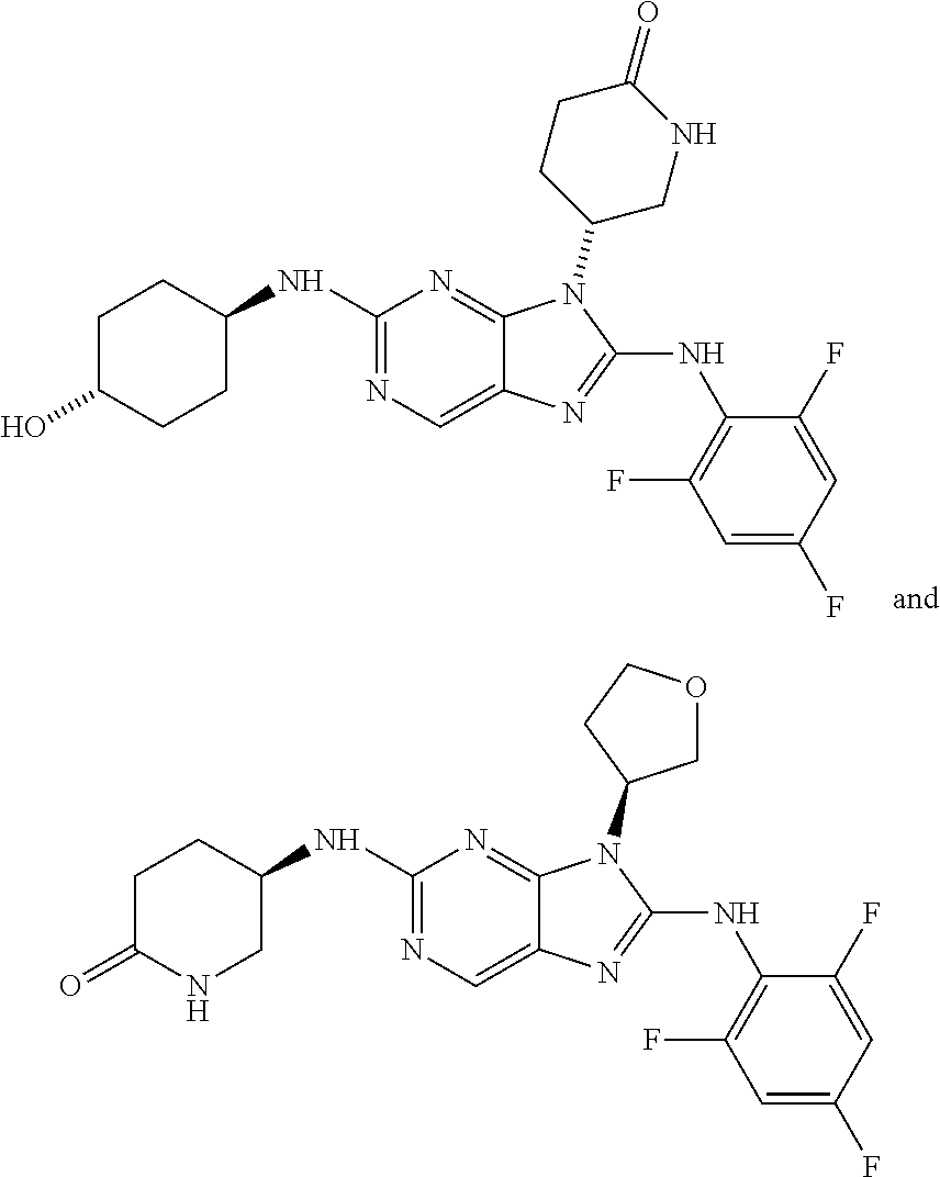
C1C(O)CCC(NC2=NC=C3C(=N2)N(C2CNC(=O)CC2)C(NC2=C(F)C=C(F)C=C2F)=N3)C1.C1C(=O)NCC(NC2=NC=C3C(=N2)N(C2COCC2)C(NC2=C(F)C=C(F)C=C2F)=N3)C1
